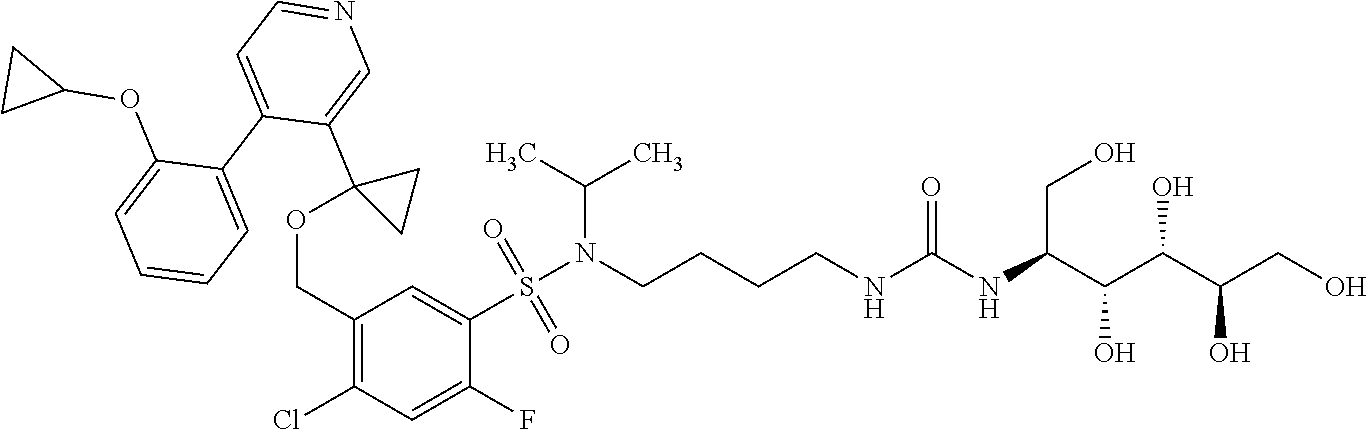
OCC(C(C(C(NC(NCCCCN(S(C1=CC(COC2(C3=CN=CC=C3C3=CC=CC=C3OC3CC3)CC2)=C(Cl)C=C1F)(=O)=O)C(C)C)=O)CO)O)O)O
